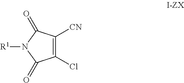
C1(Cl)=C([CN])C(=O)N([R1])C1=O
